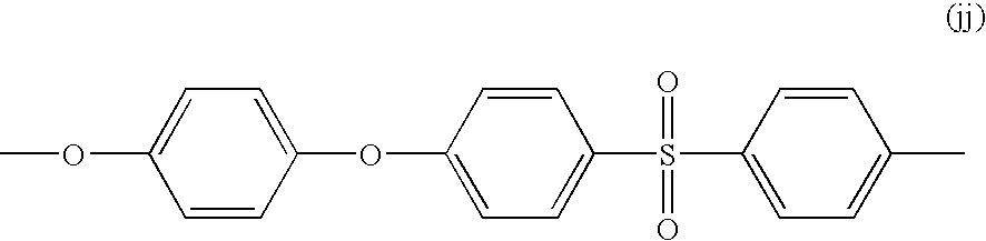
O(C1=CC=C(OC2=CC=C(S(C3=CC=C(C)C=C3)(=O)=O)C=C2)C=C1)C
